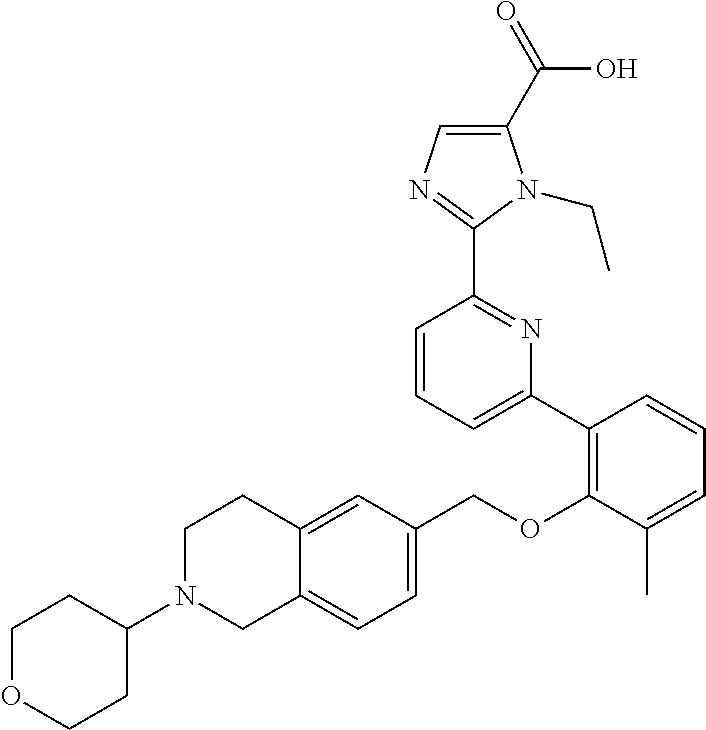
C1N(C2CCOCC2)CC2=CC=C(COC3=C(C4=CC=CC(C5=NC=C(C(=O)O)N5CC)=N4)C=CC=C3C)C=C2C1
